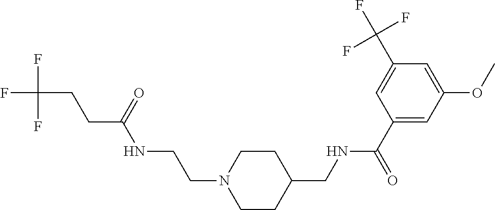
C(C(=O)NCCN1CCC(CNC(C2=CC(OC)=CC(C(F)(F)F)=C2)=O)CC1)CC(F)(F)F
